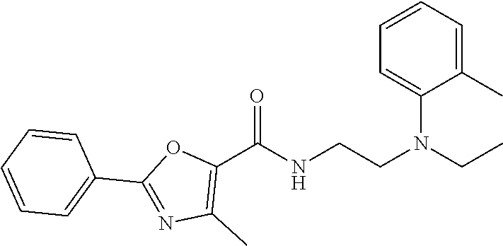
C1(C(NCCN(CC)C2=CC=CC=C2C)=O)=C(C)N=C(C2=CC=CC=C2)O1
